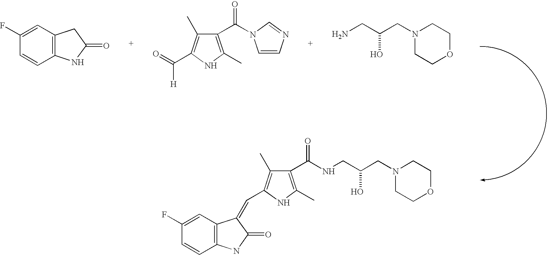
C1(F)=CC2=C(C=C1)NC(=O)C2.C1(C(=O)N2C=CN=C2)=C(C)NC(C([H])=O)=C1C.N1(CC(CN)O)CCOCC1.C1(C(=O)NCC(CN2CCOCC2)O)=C(C)NC(C=C2C3=C(C=CC(F)=C3)NC2=O)=C1C
